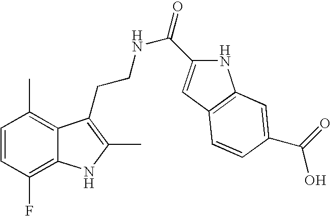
C1=CC(F)=C2C(=C1C)C(CCNC(=O)C1=CC3=C(N1)C=C(C(=O)O)C=C3)=C(C)N2
